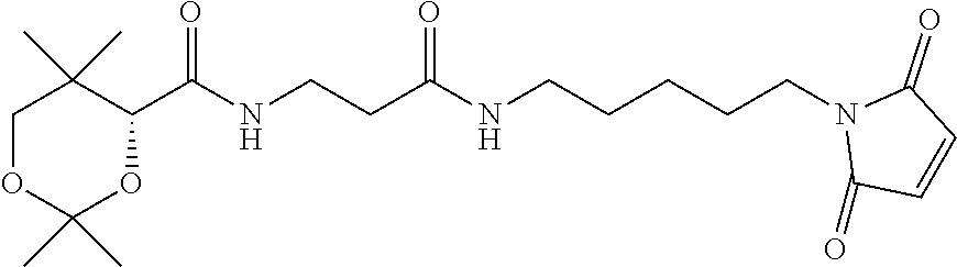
C1(=O)C=CC(=O)N1CCCCCNC(CCNC(C1OC(C)(C)OCC1(C)C)=O)=O
